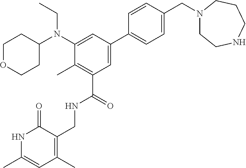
N1C(C)=CC(C)=C(CNC(C2=C(C)C(N(C3CCOCC3)CC)=CC(C3=CC=C(CN4CCNCCC4)C=C3)=C2)=O)C1=O
